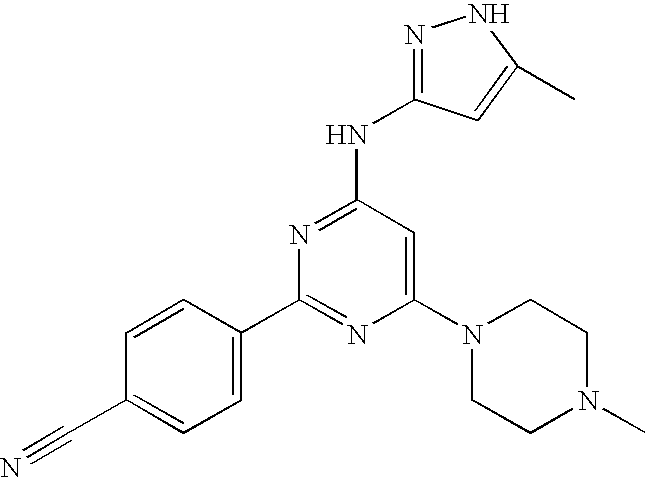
C1=CC(C2=NC(N3CCN(C)CC3)=CC(NC3=NNC(C)=C3)=N2)=CC=C1C#N
